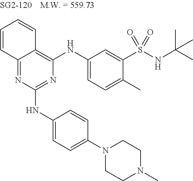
C12=NC(NC3=CC=C(N4CCN(C)CC4)C=C3)=NC(NC3=CC=C(C)C(S(NC(C)(C)C)(=O)=O)=C3)=C1C=CC=C2
